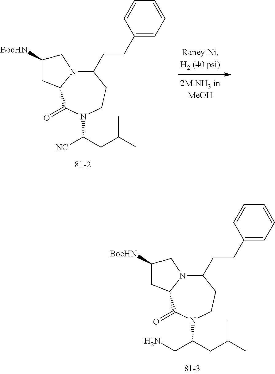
C(CC(C)C)(N1C(=O)C2N(C(CCC3=CC=CC=C3)CC1)CC([BocHN])C2)CN.C(CC(C)C)(N1C(=O)C2N(C(CCC3=CC=CC=C3)CC1)CC([BocHN])C2)[NC]
